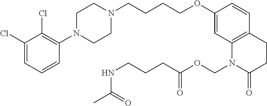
C1=C(Cl)C(Cl)=C(N2CCN(CCCCOC3=CC4=C(C=C3)CCC(=O)N4COC(CCCNC(C)=O)=O)CC2)C=C1
